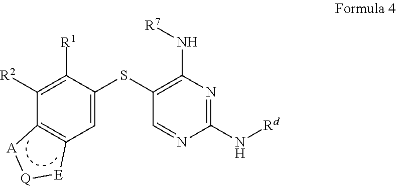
C12=C(C=C(SC3=C(N[R7])N=C(N[Rd])N=C3)C([R1])=C1[R2])[E][Q][A]2
